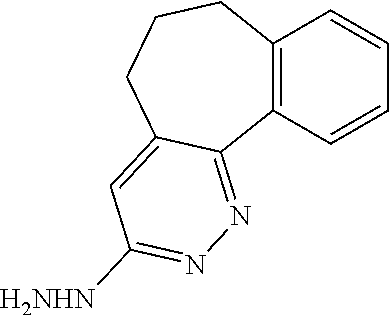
C12=C(C=CC=C1)C1=NN=C([H2NHN])C=C1CCC2
